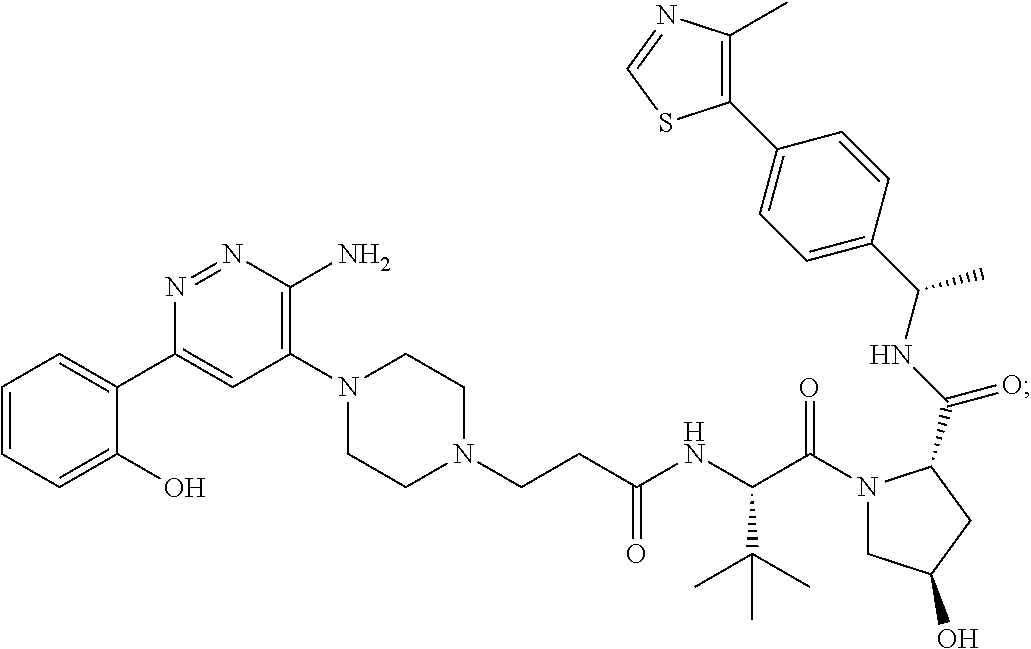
C(C(N1CC(O)CC1C(NC(C1=CC=C(C2=C(C)N=CS2)C=C1)C)=O)=O)(C(C)(C)C)NC(=O)CCN1CCN(C2=C(N)N=NC(C3=CC=CC=C3O)=C2)CC1
